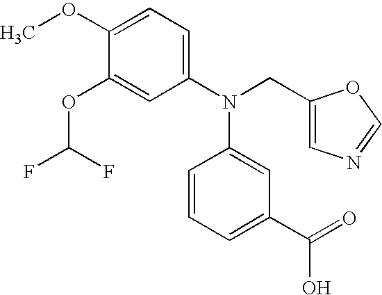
C1(OC)=CC=C(N(CC2=CN=CO2)C2=CC(C(O)=O)=CC=C2)C=C1OC(F)F
